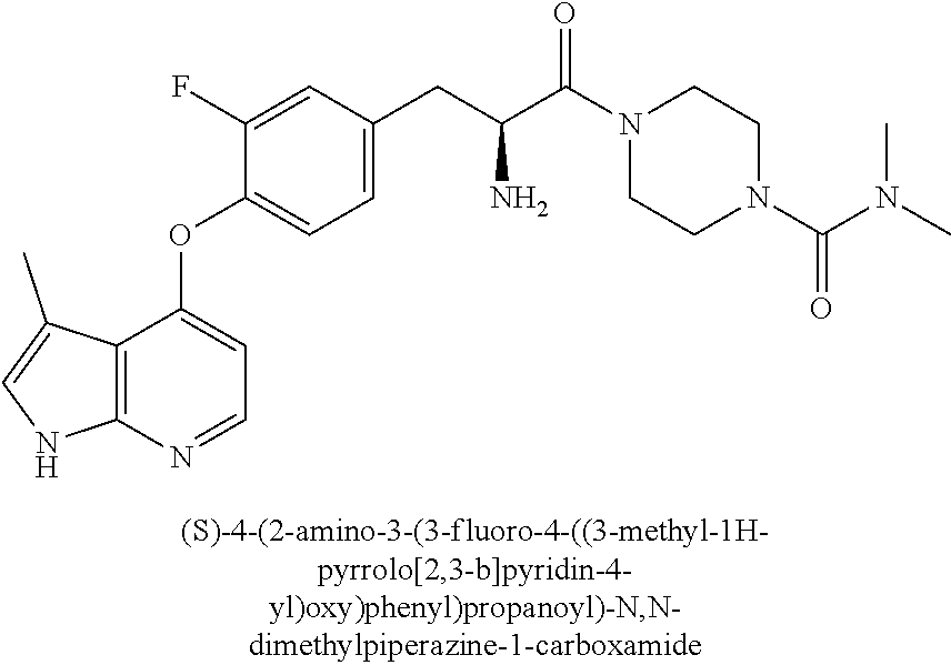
C1(F)=CC(CC(C(=O)N2CCN(C(N(C)C)=O)CC2)N)=CC=C1OC1=CC=NC2=C1C(C)=CN2
